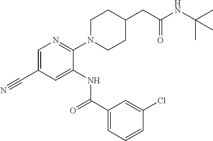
C1=C(C#N)C=C(NC(C2=CC=CC(Cl)=C2)=O)C(N2CCC(CC(=O)NC(C)(C)C)CC2)=N1
